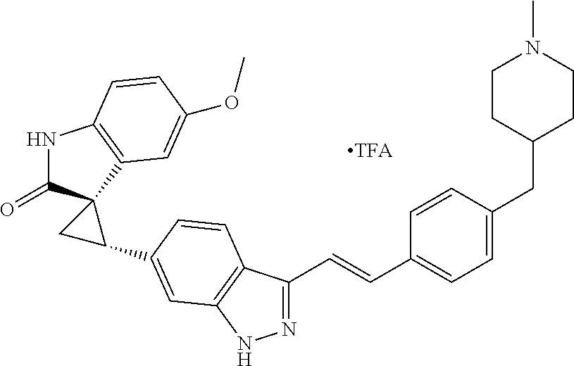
N1=C(C=CC2=CC=C(CC3CCN(C)CC3)C=C2)C2=C(N1)C=C(C1CC13C(=O)NC1=C3C=C(OC)C=C1)C=C2
